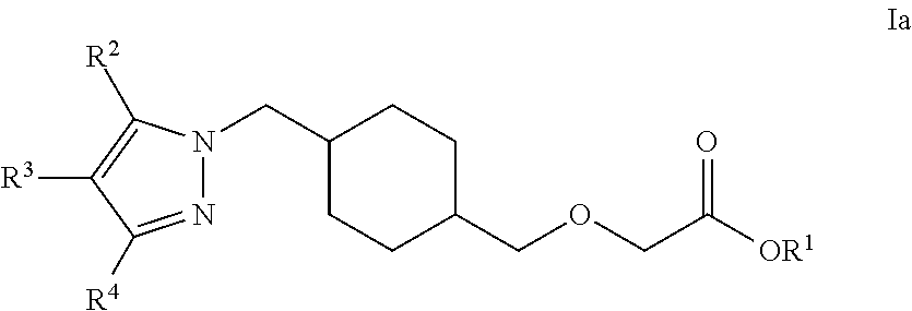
C1(CN2N=C([R4])C([R3])=C2[R2])CCC(COCC([OR1])=O)CC1
